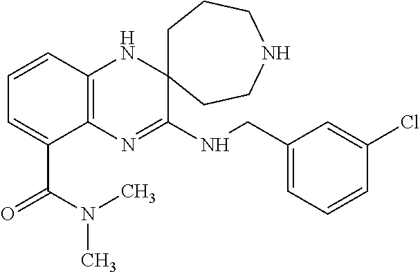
C12=C(N=C(NCC3=CC=CC(Cl)=C3)C3(N1)CCCNCC3)C(C(N(C)C)=O)=CC=C2
